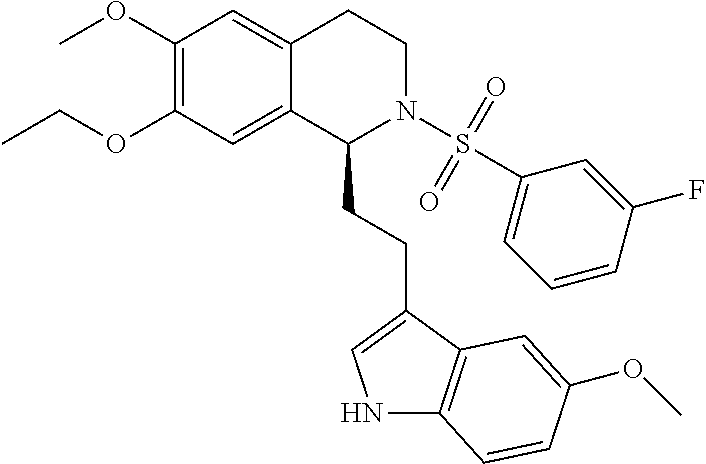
C1(OC)=C(OCC)C=C2C(=C1)CCN(S(C1=CC=CC(F)=C1)(=O)=O)C2CCC1=CNC2=C1C=C(OC)C=C2
